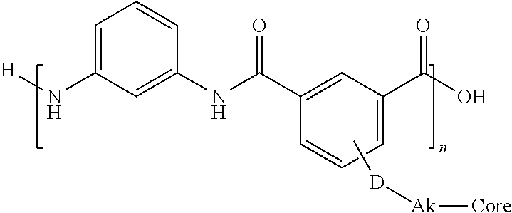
C1(N[H])=CC=CC(NC(C2=CC(C(O)=O)=CC=C2)=O)=C1.C[D][Ak][Core]
